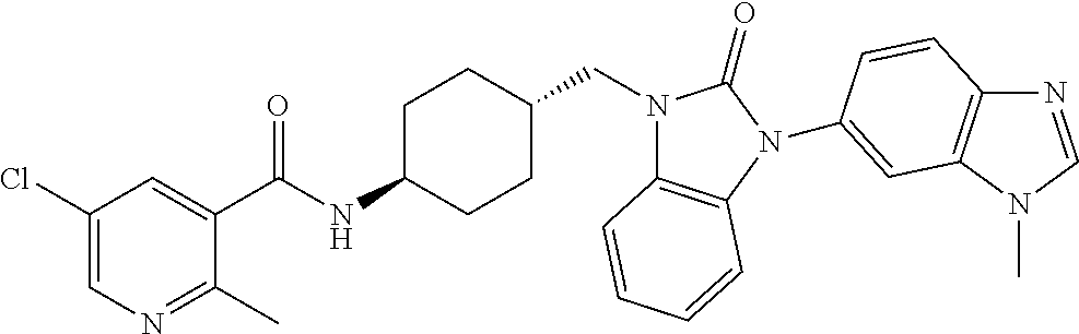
C1(Cl)=CN=C(C)C(C(NC2CCC(CN3C4=C(N(C5=CC6=C(N=CN6C)C=C5)C3=O)C=CC=C4)CC2)=O)=C1
